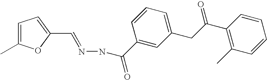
C1=C(C)OC(C=NNC(C2=CC(CC(C3=C(C)C=CC=C3)=O)=CC=C2)=O)=C1
